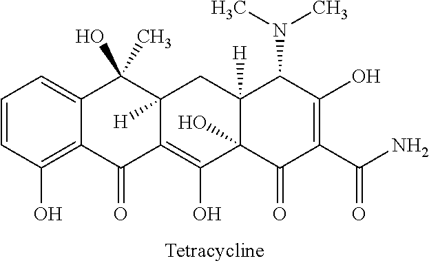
C1=CC(O)=C2C(=C1)C(O)(C)C1([H])C(=C(O)C3(O)C([H])(C1)C(N(C)C)C(O)=C(C(=O)N)C3=O)C2=O
